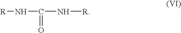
[R]NC(=O)N[R]
